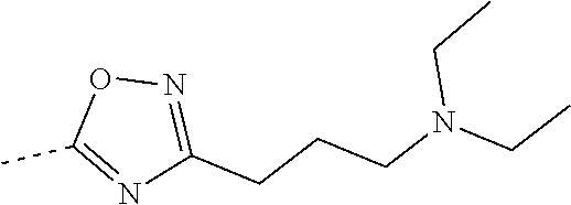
N1=C(CCCN(CC)CC)N=C(C)O1
